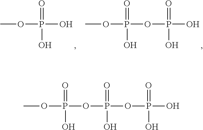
COP(=O)(OP(=O)(OP(=O)(O)O)O)O.COP(=O)(O)O.COP(=O)(OP(=O)(O)O)O
